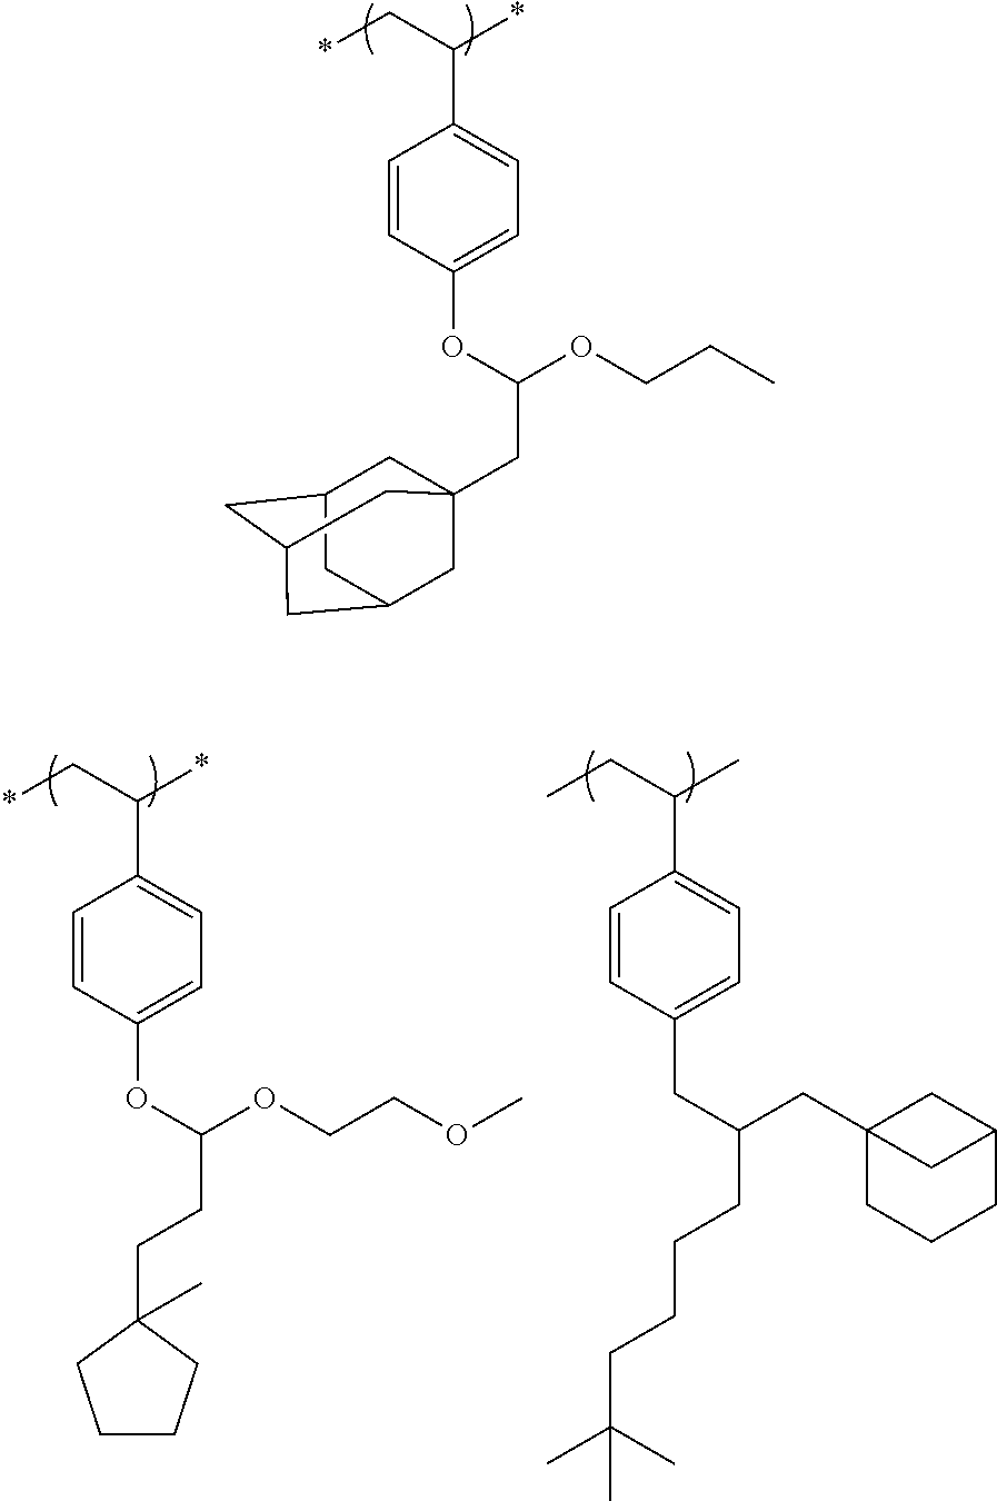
C(OC(CC12CC3CC(CC(C1)C3)C2)OC1=CC=C(C(*)C*)C=C1)CC.C(OC(OC1=CC=C(C(*)C*)C=C1)CCC1(C)CCCC1)COC.C12(CC(CC3=CC=C(C(C)CC)C=C3)CCCCC(C)(C)C)CCCC(C1)C2
